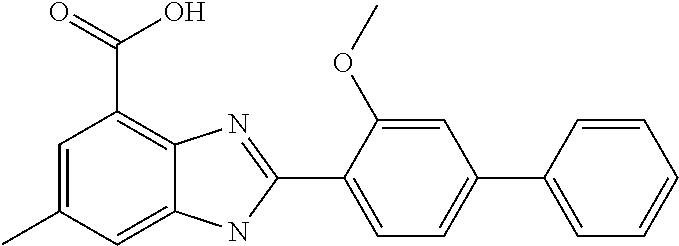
C1=C(C)C=C2C(=C1C(=O)O)N=C(C1=CC=C(C3=CC=CC=C3)C=C1OC)N2
